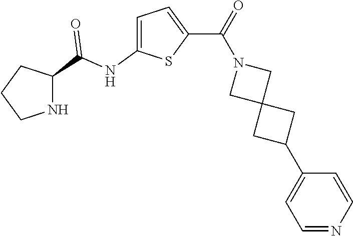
C1CNC(C(NC2=CC=C(C(=O)N3CC4(C3)CC(C3=CC=NC=C3)C4)S2)=O)C1
